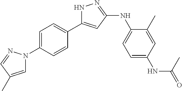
C1=C(N2C=C(C)C=N2)C=CC(C2=CC(NC3=CC=C(NC(=O)C)C=C3C)=NN2)=C1
